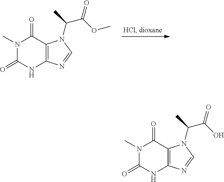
N1(C)C(=O)NC2=C(C1=O)N(C(C)C(OC)=O)C=N2.N1(C)C(=O)NC2=C(C1=O)N(C(C)C(O)=O)C=N2
